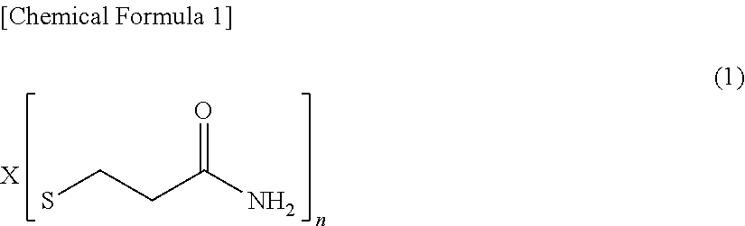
SCCC(N)=O.[X]
